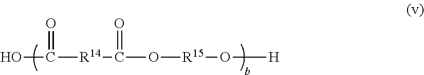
OC([R14]C(O[R15]O[H])=O)=O
